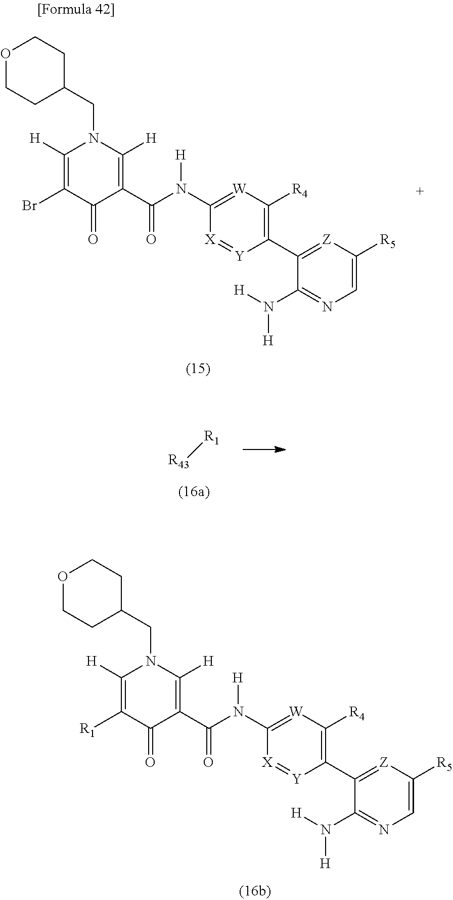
[R1][R43].C1(N([H])[H])=NC=C([R5])[Z]=C1C1=C([R4])[W]=C(N(C(C2=C([H])N(CC3CCOCC3)C([H])=C(Br)C2=O)=O)[H])[X]=[Y]1.C1(N([H])[H])=NC=C([R5])[Z]=C1C1=C([R4])[W]=C(N(C(C2=C([H])N(CC3CCOCC3)C([H])=C([R1])C2=O)=O)[H])[X]=[Y]1
